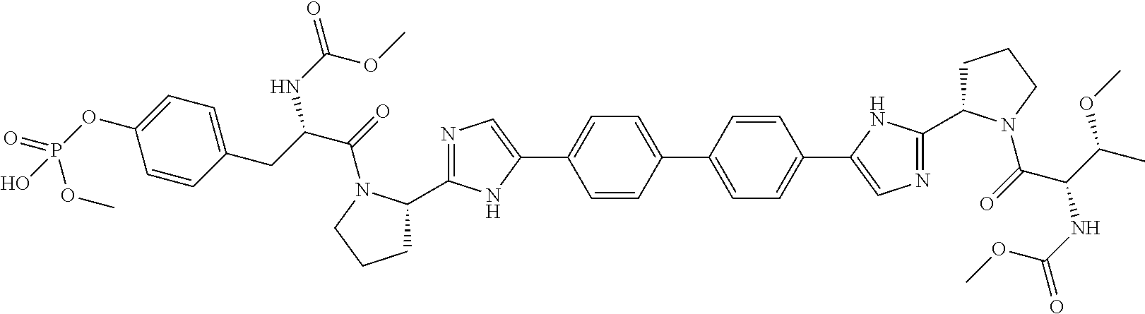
C1=CC(C2=CC=C(C3=CN=C(C4CCCN4C(=O)C(C(OC)C)NC(=O)OC)N3)C=C2)=CC=C1C1=CN=C(C2CCCN2C(=O)C(CC2=CC=C(OP(=O)(OC)O)C=C2)NC(OC)=O)N1
